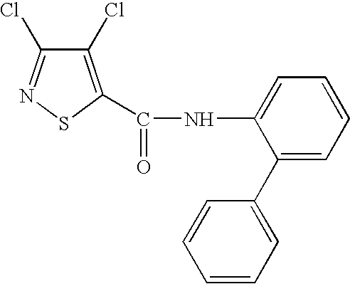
C1(Cl)=C(C(=O)NC2=CC=CC=C2C2=CC=CC=C2)SN=C1Cl
